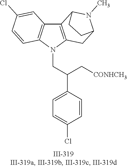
N1(CC(C2=CC=C(Cl)C=C2)C[CONHCH3])C2=C(C3=C1C=CC(Cl)=C3)C1N(C)C(C2)CC1
